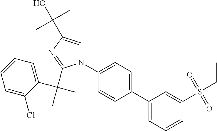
C1(C2=CC=CC(S(CC)(=O)=O)=C2)=CC=C(N2C=C(C(C)(C)O)N=C2C(C2=CC=CC=C2Cl)(C)C)C=C1
